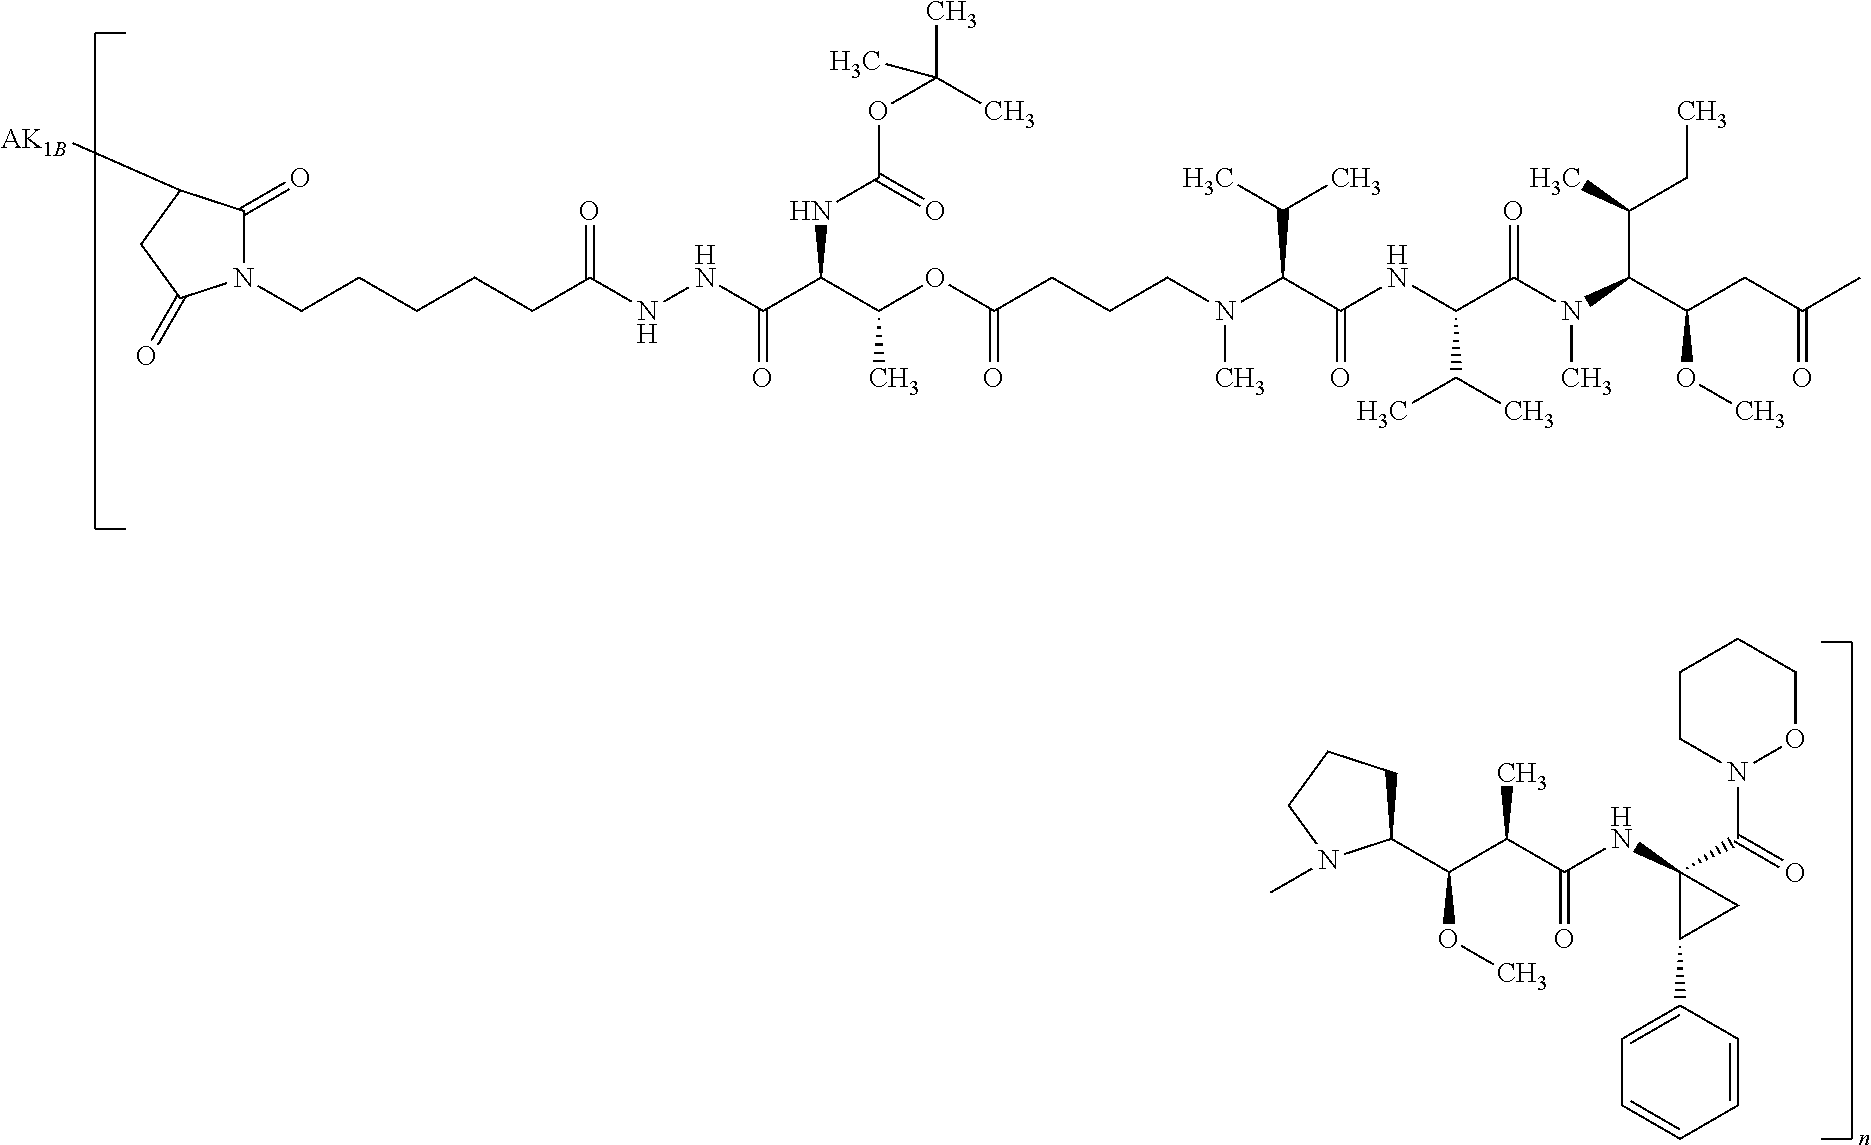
C1(C(C(C(NC2(C(N3CCCCO3)=O)C(C3=CC=CC=C3)C2)=O)C)OC)CCCN1C.C(C(NC(C(N(C(C(CC(=O)C)OC)C(C)CC)C)=O)C(C)C)=O)(C(C)C)N(C)CCCC(OC(C(C(NNC(CCCCCN1C(=O)C([AK1B])CC1=O)=O)=O)NC(OC(C)(C)C)=O)C)=O
